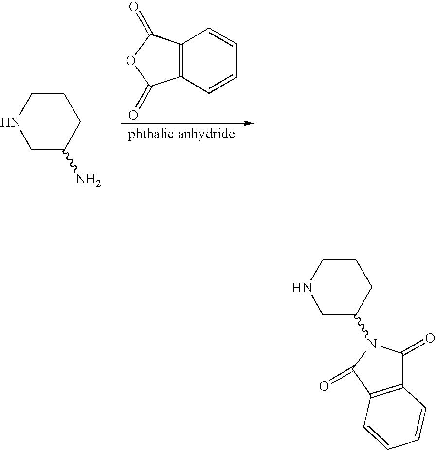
O1C(=O)C2=C(C1=O)C=CC=C2.C1NCC(N)CC1.C1(=O)C2=C(C(=O)N1C1CNCCC1)C=CC=C2
